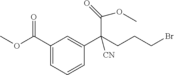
C1(C(OC)=O)=CC=CC(C(CCCBr)(C(OC)=O)[CN])=C1
